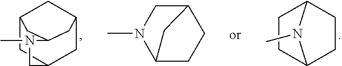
C1C2CC3CC1CC(C3)N(C)C2.C1CC2CCC1N2C.C12CN(C)C(CC1)C2
